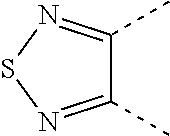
C1(C)=NSN=C1C
